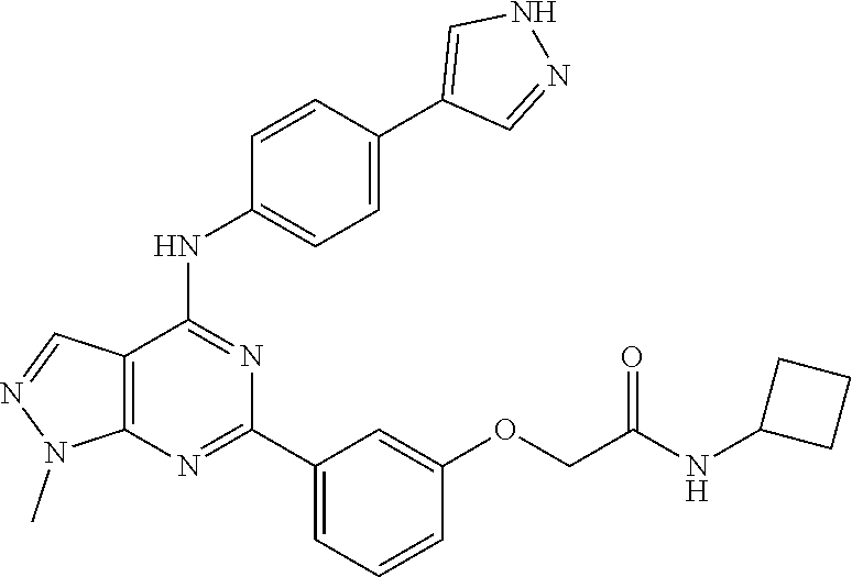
C12=C(N=C(C3=CC=CC(OCC(NC4CCC4)=O)=C3)N=C1NC1=CC=C(C3=CNN=C3)C=C1)N(C)N=C2
